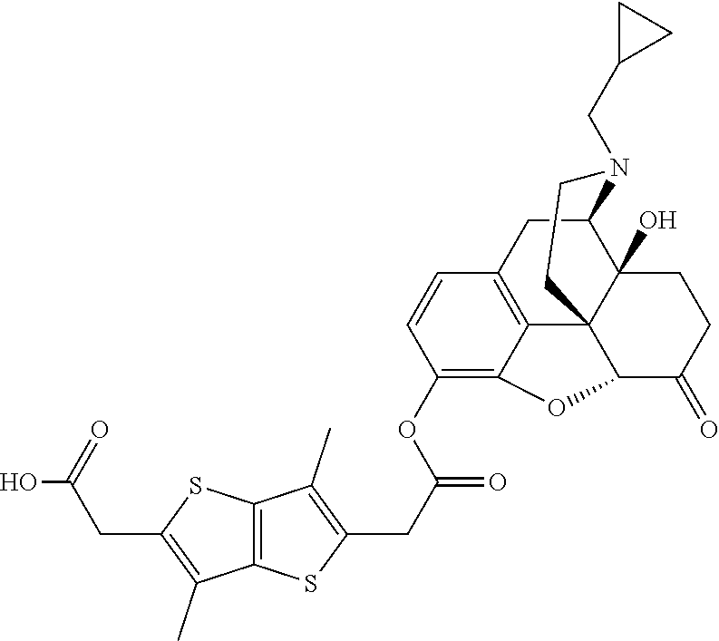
OC(CC1=C(C)C2=C(S1)C(C)=C(CC(OC1=C3C4=C(C=C1)CC1C5(O)C4(C(C(=O)CC5)O3)CCN1CC1CC1)=O)S2)=O
